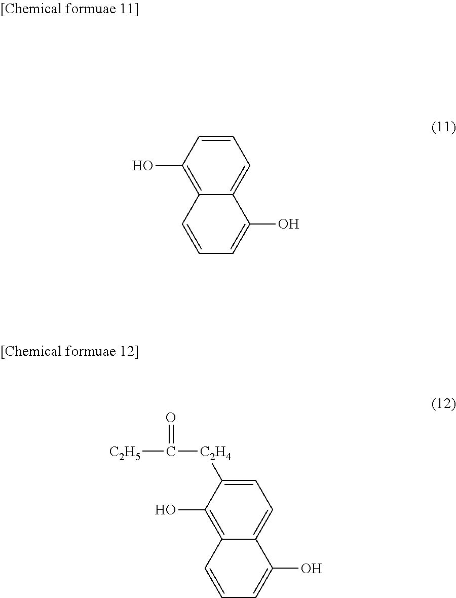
C1=CC(O)=C2C(=C1)C(O)=CC=C2.C1=C([C2H4]C([C2H5])=O)C(O)=C2C(=C1)C(O)=CC=C2
